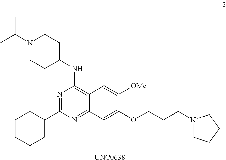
N1=C(C2CCCCC2)N=C2C(=C1NC1CCN(C(C)C)CC1)C=C([OMe])C(OCCCN1CCCC1)=C2.[UNC0638]
